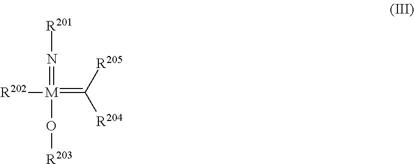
[R205]C([R204])=[M](=N[R201])([R202])O[R203]
